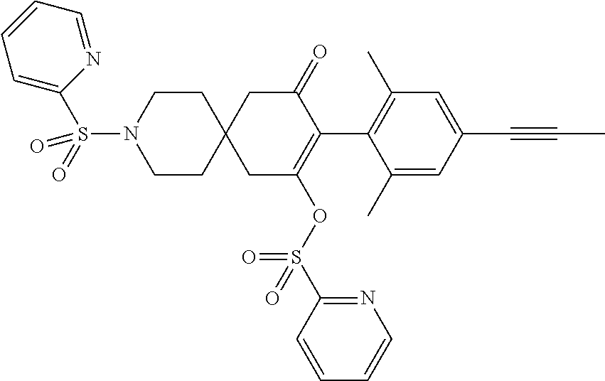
C1(C)=CC(C#CC)=CC(C)=C1C1=C(OS(C2=NC=CC=C2)(=O)=O)CC2(CC1=O)CCN(S(=O)(=O)C1=CC=CC=N1)CC2
